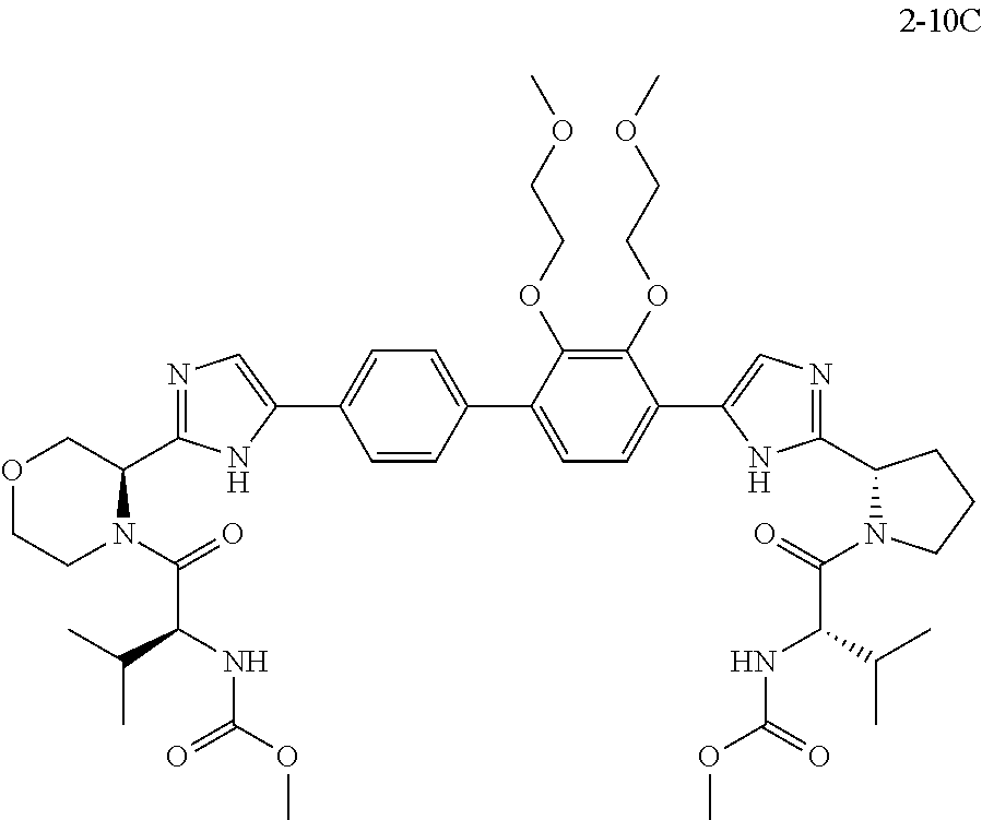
C1(OCCOC)=C(OCCOC)C(C2=CC=C(C3=CN=C(C4N(C(=O)C(NC(OC)=O)C(C)C)CCOC4)N3)C=C2)=CC=C1C1=CN=C(C2CCCN2C(=O)C(NC(OC)=O)C(C)C)N1
